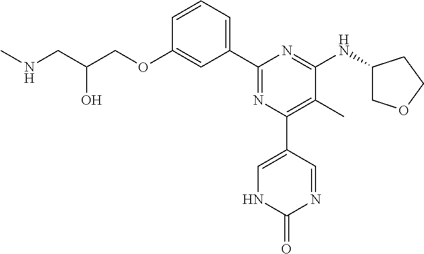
C1=CC=C(C2=NC(C3=CNC(=O)N=C3)=C(C)C(NC3COCC3)=N2)C=C1OCC(CNC)O
